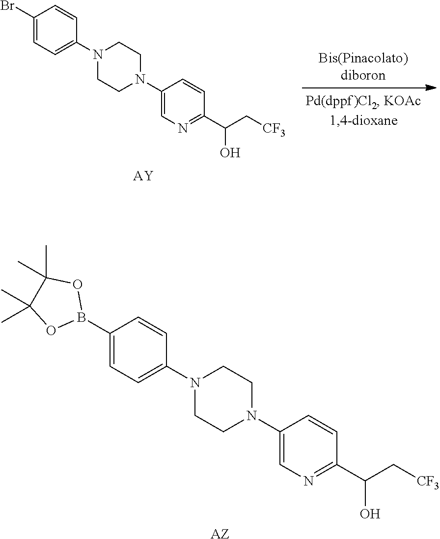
C1(N2CCN(C3=CC=C(B4OC(C)(C)C(C)(C)O4)C=C3)CC2)=CN=C(C(C[CF3])O)C=C1.[AZ].C1(N2CCN(C3=CC=C(Br)C=C3)CC2)=CN=C(C(C[CF3])O)C=C1.[AY]
